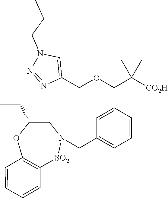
C1=C(C(OCC2=CN(CCC)N=N2)C([CO2H])(C)C)C=CC(C)=C1CN1CC(CC)OC2=C([SO2]1)C=CC=C2
